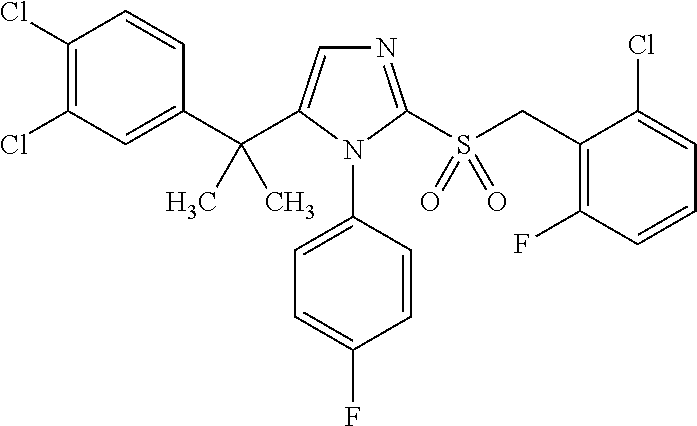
C1(C(C2=CN=C(S(CC3=C(F)C=CC=C3Cl)(=O)=O)N2C2=CC=C(F)C=C2)(C)C)=CC(Cl)=C(Cl)C=C1
